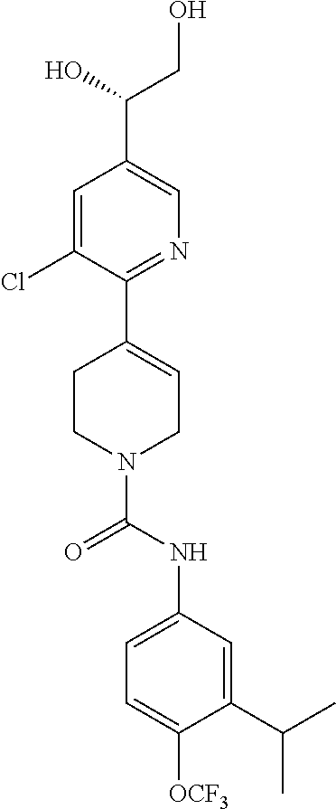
C1=C(Cl)C(C2=CCN(C(NC3=CC=C([OCF3])C(C(C)C)=C3)=O)CC2)=NC=C1C(CO)O
